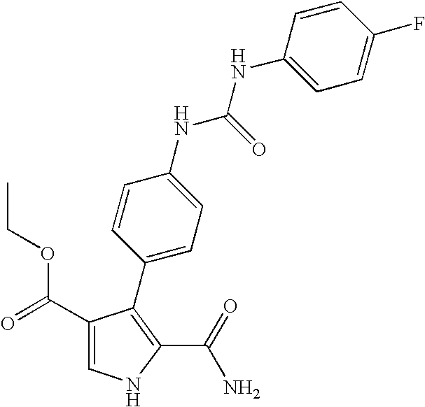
C1(C(=O)OCC)=CNC(C(=O)N)=C1C1=CC=C(NC(NC2=CC=C(F)C=C2)=O)C=C1
